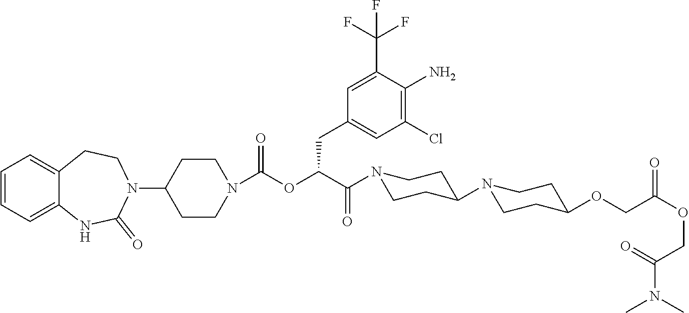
C1=CC=C2C(=C1)CCN(C1CCN(C(OC(C(N3CCC(N4CCC(OCC(OCC(=O)N(C)C)=O)CC4)CC3)=O)CC3=CC(Cl)=C(N)C(C(F)(F)F)=C3)=O)CC1)C(=O)N2
